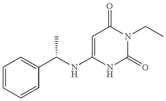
C1=CC=CC(C(NC2=CC(=O)N(CC)C(=O)N2)C)=C1
